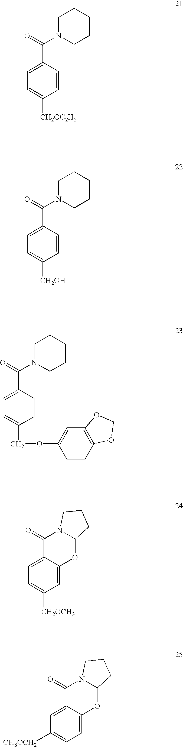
C1=CC(C(=O)N2CCCCC2)=CC=C1[CH2OC2H5].C1=CC(C(=O)N2CCCCC2)=CC=C1[CH2OH].C1=CC(C(=O)N2CCCCC2)=CC=C1COC1=CC2=C(C=C1)OCO2.C1=C2C(=CC=C1[CH2OCH3])C(=O)N1C(O2)CCC1.C1=C2C(=CC([CH3OCH2])=C1)C(=O)N1C(O2)CCC1
